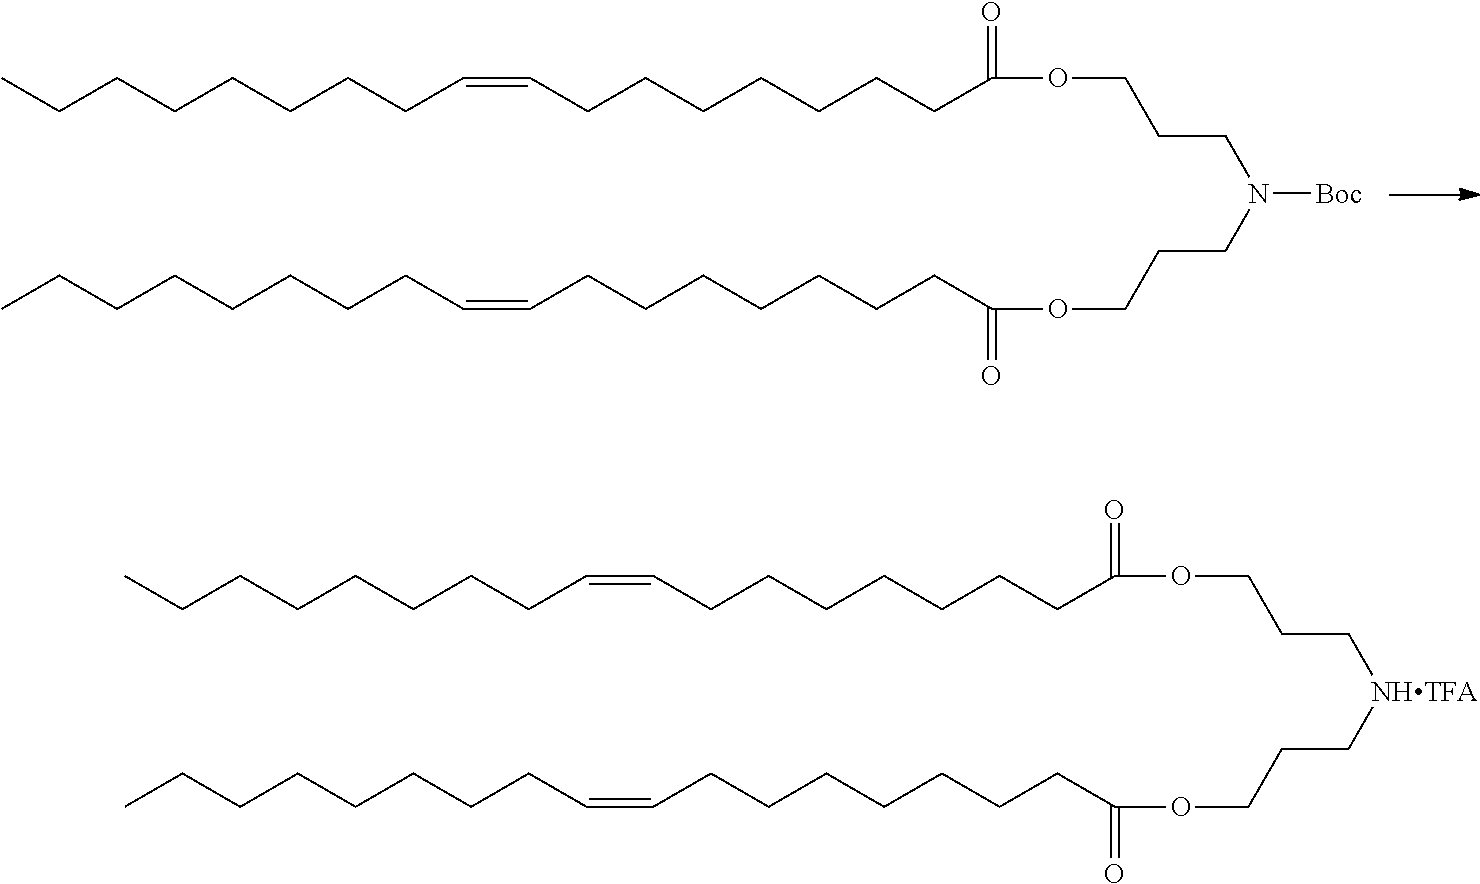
C(CCCCC=CCCCCCCCC(OCCCN([Boc])CCCOC(CCCCCCCC=CCCCCCCCC)=O)=O)CCC.C(CCCCC=CCCCCCCCC(OCCC[NHTFA]CCCOC(CCCCCCCC=CCCCCCCCC)=O)=O)CCC
